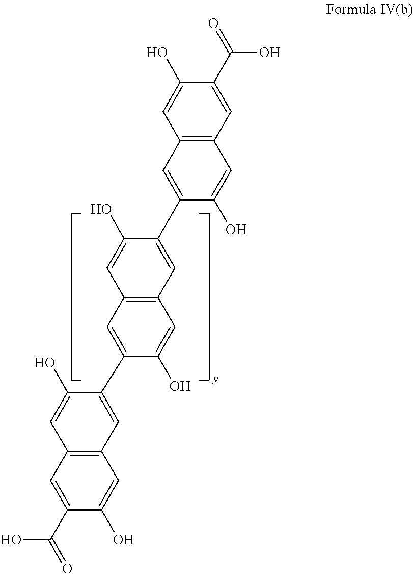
C12=C(C=C(C(=O)O)C(O)=C1)C=C(O)C(C1=CC3=C(C=C1O)C=C(C1=CC4=C(C=C1O)C=C(C(=O)O)C(O)=C4)C(O)=C3)=C2
